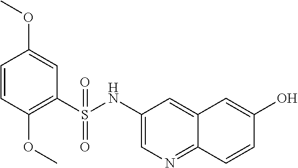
C1=CC(OC)=C(S(NC2=CN=C3C(=C2)C=C(O)C=C3)(=O)=O)C=C1OC
